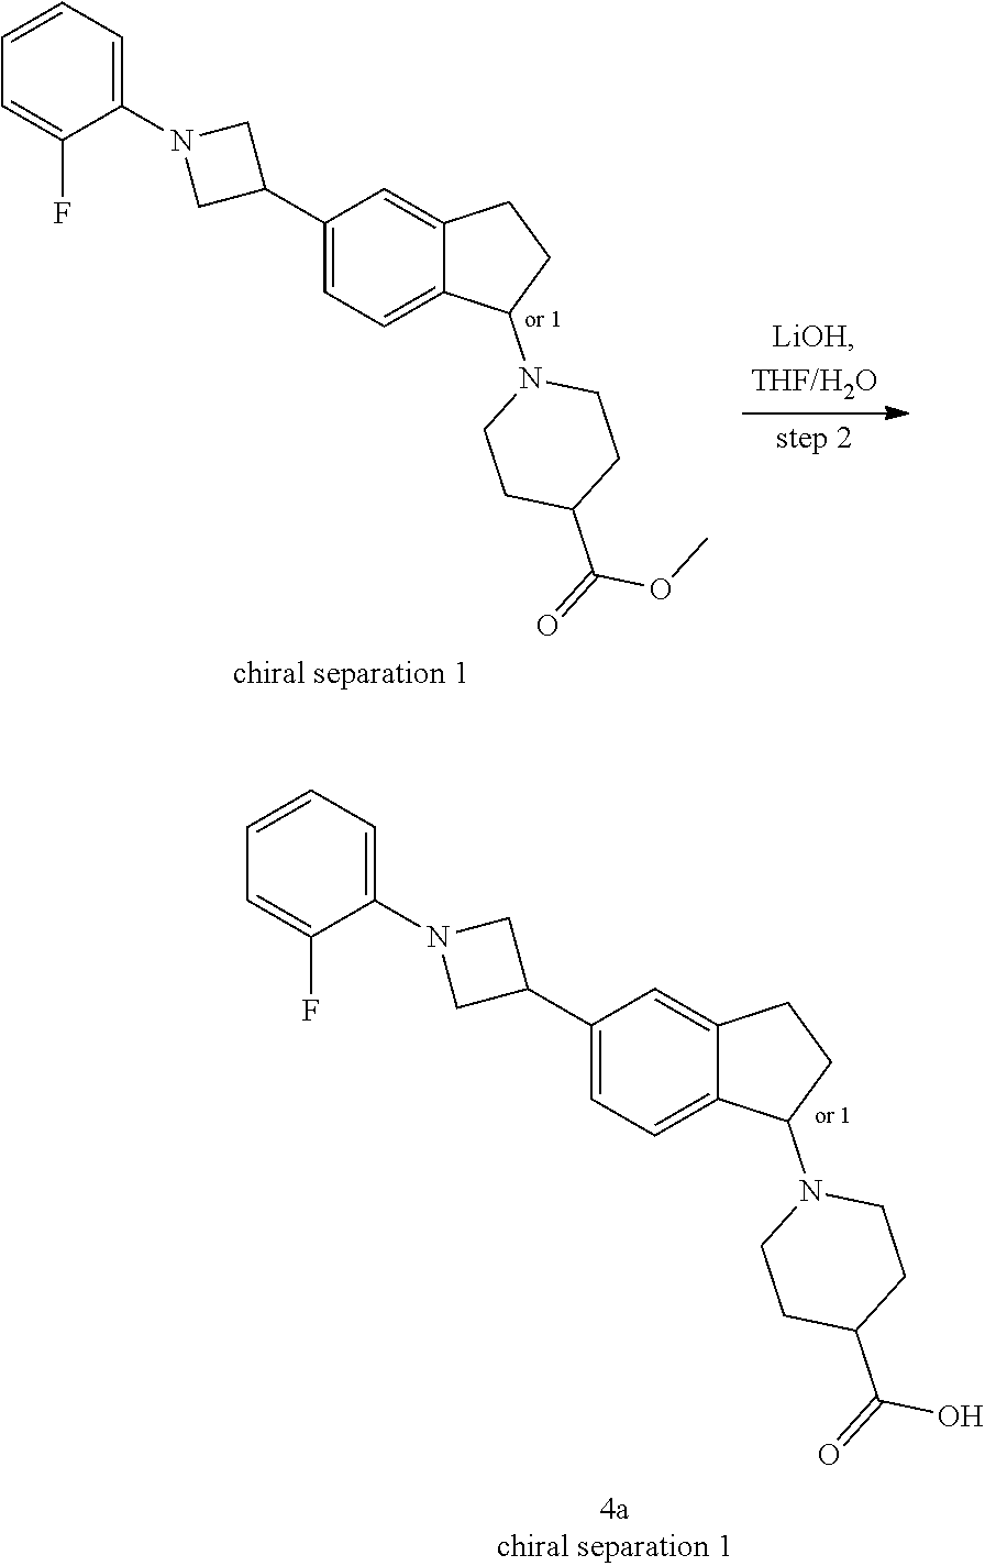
O(C)C(=O)C1CCN(C2CCC3=CC(C4CN(C5=CC=CC=C5F)C4)=CC=C32)CC1.C(=O)(C1CCN(C2CCC3=CC(C4CN(C5=CC=CC=C5F)C4)=CC=C32)CC1)O
